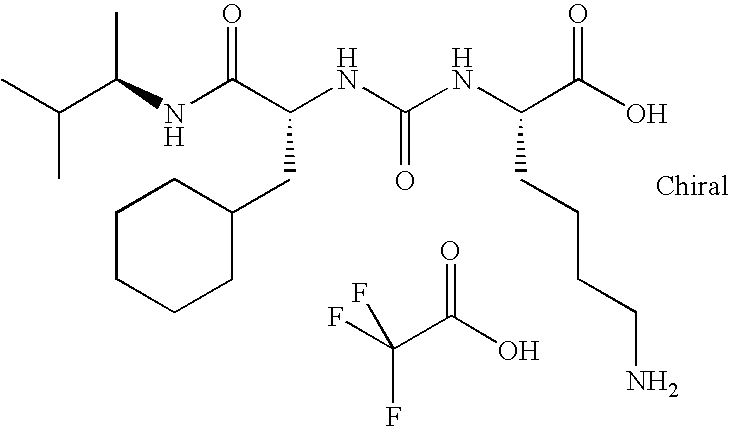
N(C(C(NC(NC(C(O)=O)CCCCN)=O)CC1CCCCC1)=O)C(C)C(C)C.FC(C(O)=O)(F)F
